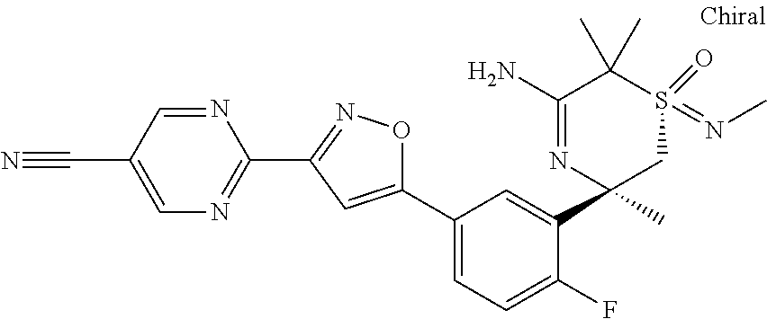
C1=C(C#N)C=NC(C2=NOC(C3=CC=C(F)C(C4(C)CS(=NC)(=O)C(C)(C)C(N)=N4)=C3)=C2)=N1
